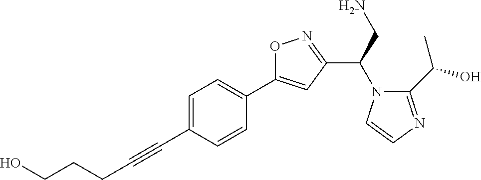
C1=C(C#CCCCO)C=CC(C2=CC(C(N3C(C(O)C)=NC=C3)CN)=NO2)=C1
